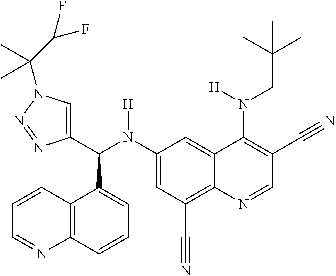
C1(N(C(C2=CN(C(C)(C(F)F)C)N=N2)C2=CC=CC3=C2C=CC=N3)[H])=CC(C#N)=C2C(=C1)C(N(CC(C)(C)C)[H])=C(C#N)C=N2
